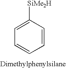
C1=CC=CC([SiMe2H])=C1
